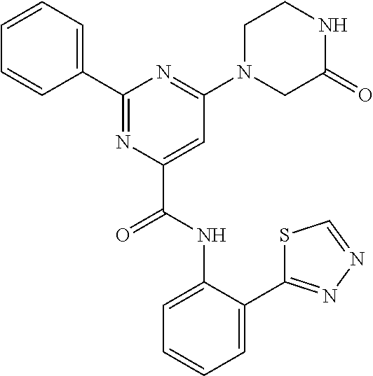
C1=CC=CC(C2=NC(C(NC3=CC=CC=C3C3=NN=CS3)=O)=CC(N3CC(=O)NCC3)=N2)=C1
